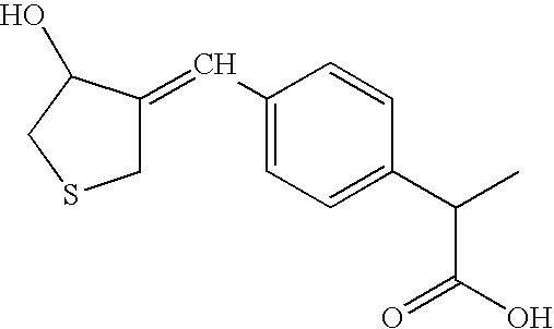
C1(C=C2CSCC2O)=CC=C(C(C)C(O)=O)C=C1
